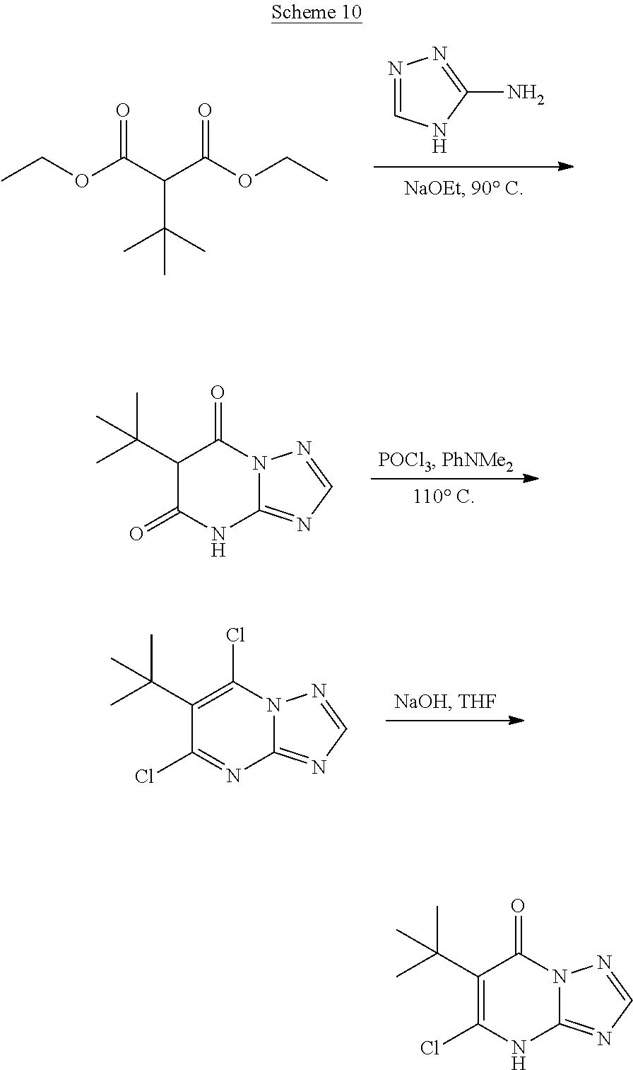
N1=CNC(N)=N1.O(C(C(C(OCC)=O)C(C)(C)C)=O)CC.C1(C(C)(C)C)C(=O)NC2=NC=NN2C1=O.C1(C(C)(C)C)=C(Cl)N2C(=NC=N2)N=C1Cl.C1(C(C)(C)C)=C(Cl)NC2=NC=NN2C1=O
